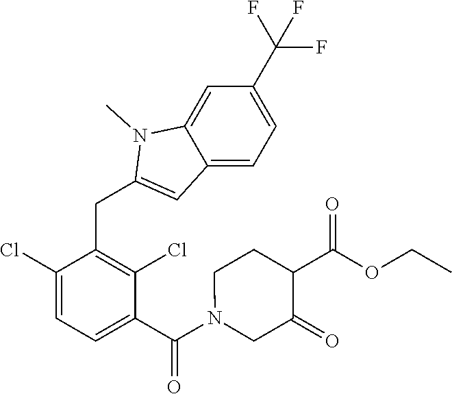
C1(Cl)=CC=C(C(N2CC(=O)C(C(OCC)=O)CC2)=O)C(Cl)=C1CC1=CC2=CC=C(C(F)(F)F)C=C2N1C
